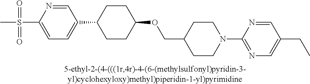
S(C1=CC=C(C2CCC(OCC3CCN(C4=NC=C(CC)C=N4)CC3)CC2)C=N1)(=O)(=O)C
